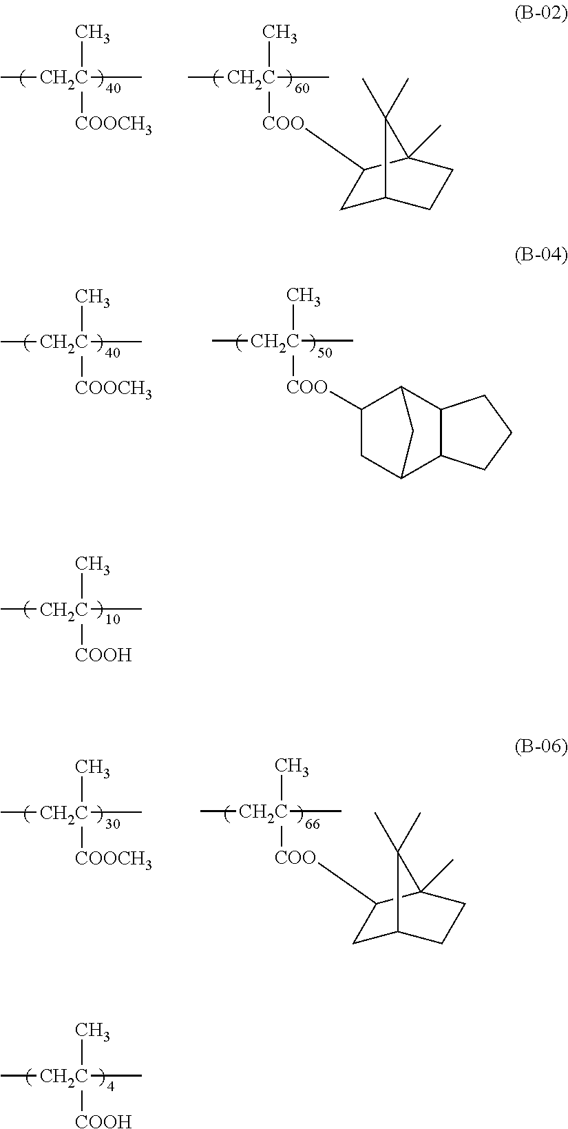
C[CH2C](C)([COOCH3])C.C[CH2C](C)([COO]C1CC2CCC1(C)C2(C)C)C.C[CH2C](C)([COOCH3])C.C[CH2C](C)(C)[COO]C1CC2C3C(C1C2)CCC3.C[CH2C](C)([COOH])C.C[CH2C](C)([COOCH3])C.C[CH2C](C)([COO]C1CC2CCC1(C)C2(C)C)C.C[CH2C](C)([COOH])C
